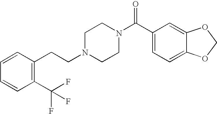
C(N1CCN(C(C2=CC=C3C(=C2)OCO3)=O)CC1)CC1=C(C(F)(F)F)C=CC=C1
